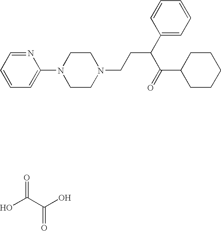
C1=CC=C(N2CCN(CCC(C3=CC=CC=C3)C(=O)C3CCCCC3)CC2)N=C1.O=C(C(O)=O)O
